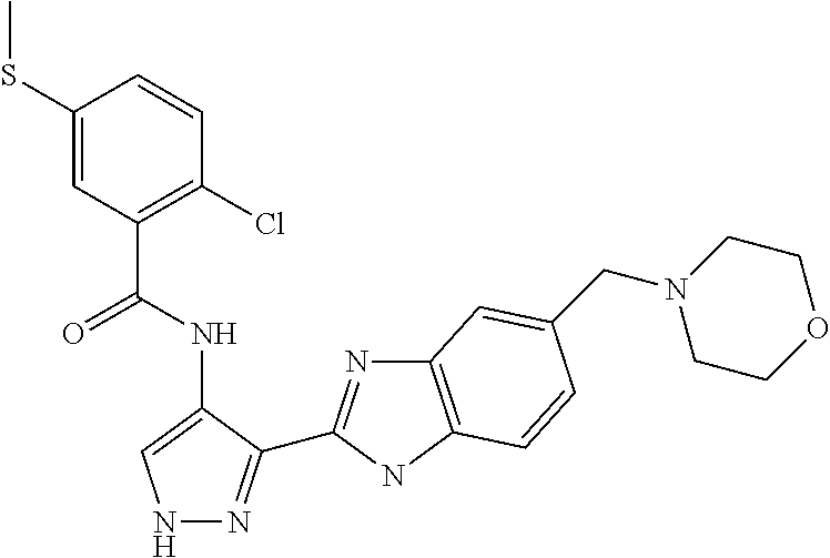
C1(SC)=CC(C(NC2=CNN=C2C2=NC3=C(N2)C=CC(CN2CCOCC2)=C3)=O)=C(Cl)C=C1
